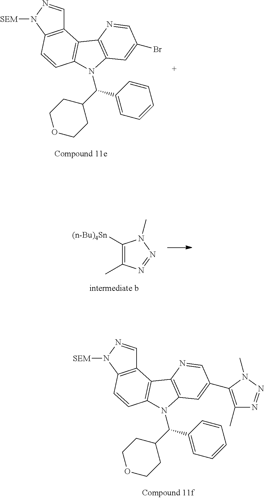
C1([(n-Bu)4Sn])=C(C)N=NN1C.C(C1CCOCC1)(C1=CC=CC=C1)N1C2=C(C3=C(N([SEM])N=C3)C=C2)C2=C1C=C(Br)C=N2.C(C1CCOCC1)(C1=CC=CC=C1)N1C2=C(C3=C(N([SEM])N=C3)C=C2)C2=C1C=C(C1=C(C)N=NN1C)C=N2
